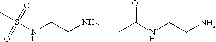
S(NCC[NH2])(C)(=O)=O.C(NCCN)(C)=O
